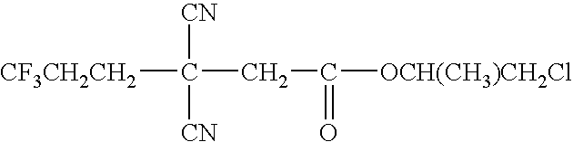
[CF3CH2CH2]C([CN])([CN])CC(=O)[OCH(CH3)CH2Cl]
